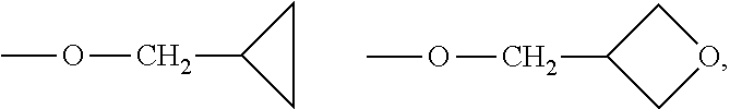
COCC1CC1.COCC1COC1
